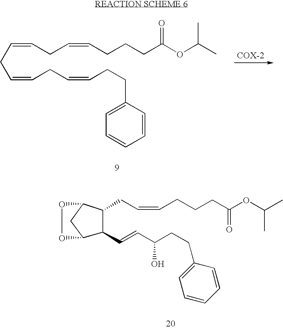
C(=CCC=CCCCC(OC(C)C)=O)CC=CCC=CCCC1=CC=CC=C1.C(C=CCCCC(OC(C)C)=O)C1C2CC(C1C=CC(CCC1=CC=CC=C1)O)OO2
